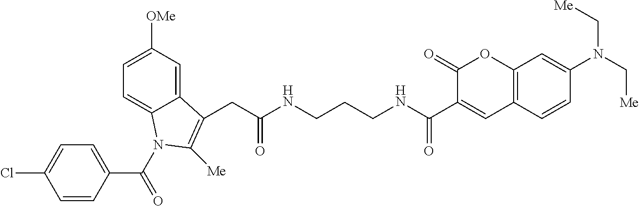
C(CCNC(C1=CC2=C(OC1=O)C=C(N(C[Me])C[Me])C=C2)=O)NC(CC1=C([Me])N(C(C2=CC=C(Cl)C=C2)=O)C2=CC=C([OMe])C=C21)=O
